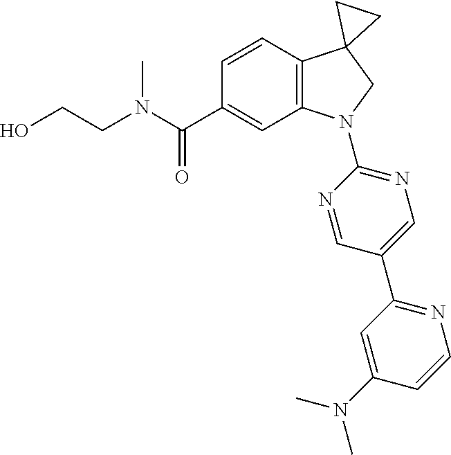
N(C(C1=CC2=C(C=C1)C1(CN2C2=NC=C(C3=NC=CC(N(C)C)=C3)C=N2)CC1)=O)(CCO)C
